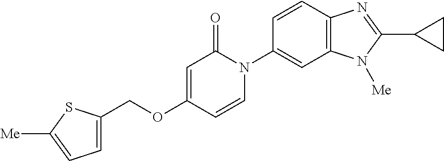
C1(COC2=CC(=O)N(C3=CC4=C(C=C3)N=C(C3CC3)N4[Me])C=C2)=CC=C([Me])S1
